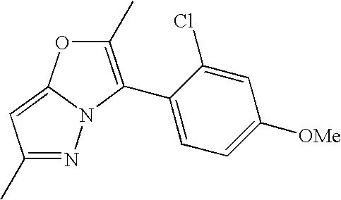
N1=C(C)C=C2N1C(C1=CC=C([OMe])C=C1Cl)=C(C)O2
